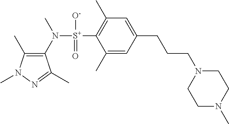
C1(C)=C(N([S+](C2=C(C)C=C(CCCN3CCN(C)CC3)C=C2C)([O-])=O)C)C(C)=NN1C
